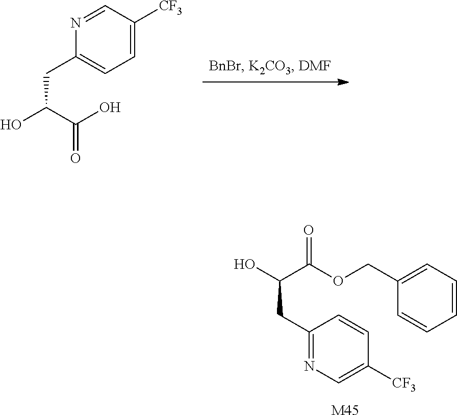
OC(C(O)=O)CC1=CC=C([CF3])C=N1.OC(C(OCC1=CC=CC=C1)=O)CC1=NC=C([CF3])C=C1.[M45]
